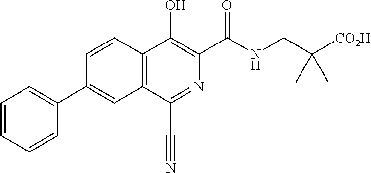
C1(C2=CC3=C(C=C2)C(O)=C(C(NCC([CO2H])(C)C)=O)N=C3C#N)=CC=CC=C1
